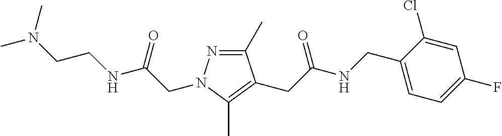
C1(C)=NN(CC(NCCN(C)C)=O)C(C)=C1CC(NCC1=CC=C(F)C=C1Cl)=O
